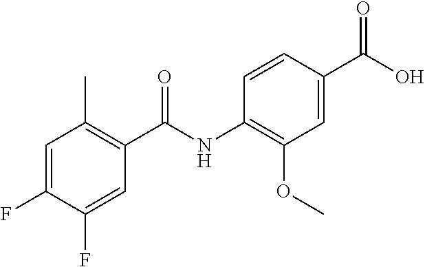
C1=C(F)C(F)=CC(C(NC2=C(OC)C=C(C(O)=O)C=C2)=O)=C1C
